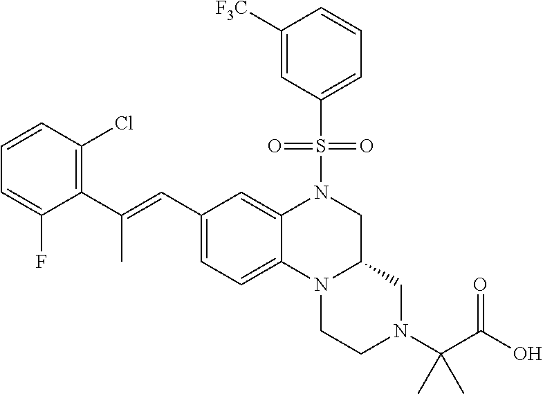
C1([F3C])=CC(S(N2CC3N(C4=CC=C(C=C(C5=C(Cl)C=CC=C5F)C)C=C24)CCN(C(C(=O)O)(C)C)C3)(=O)=O)=CC=C1
